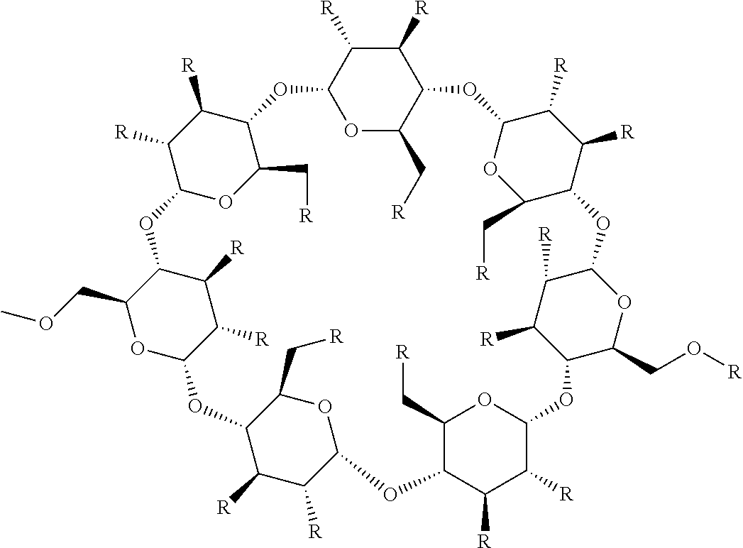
C1([R])C([R])C2OC(C[R])C1OC1OC(C[R])C(C([R])C1[R])OC1C([R])C([R])C(C(CO[R])O1)OC1OC(C[R])C(C([R])C1[R])OC1C([R])C([R])C(OC3OC(COC)C(OC4C([R])C([R])C(C(C[R])O4)O2)C([R])C3[R])C(C[R])O1
